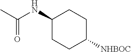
C1(NC(C)=O)CCC([NHBOC])CC1
